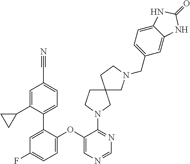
C1(N2CCC3(C2)CN(CC2=CC=C4C(=C2)NC(=O)N4)CC3)=NC=NC=C1OC1=CC=C(F)C=C1C1=CC=C(C#N)C=C1C1CC1
